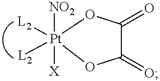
[NO2][Pt]1([X])([L2])([L2])OC(=O)C(=O)O1
